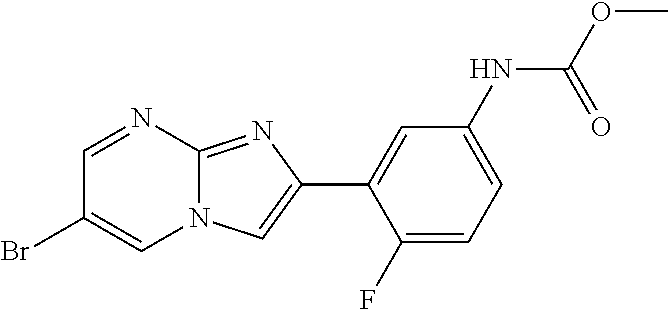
C1=NC2=NC(C3=CC(NC(OC)=O)=CC=C3F)=CN2C=C1Br
